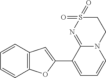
N12C(=NS(=O)(=O)CC1)C(C1=CC3=C(C=CC=C3)O1)=CC=C2
